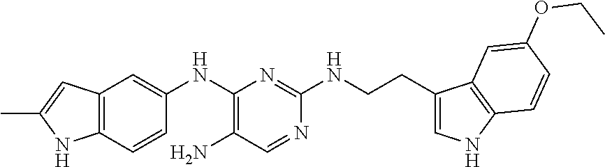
C12=C(C=CC(NC3=C(N)C=NC(NCCC4=CNC5=C4C=C(OCC)C=C5)=N3)=C1)NC(C)=C2
